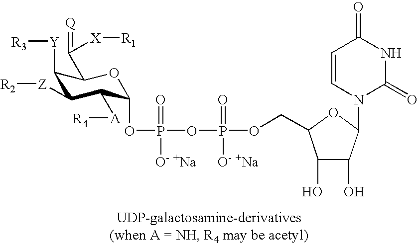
C1([Y][R3])C([Z][R2])C([A][R4])C(OP(=O)([O- +Na])OP(=O)([O- +Na])OCC2C(O)C(O)C(N3C(=O)NC(=O)C=C3)O2)OC1C(=[Q])[X][R1]
